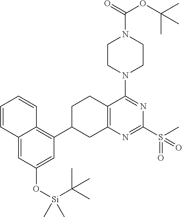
C12=CC(O[Si](C(C)(C)C)(C)C)=CC(C3CC4=C(CC3)C(N3CCN(C(=O)OC(C)(C)C)CC3)=NC(S(C)(=O)=O)=N4)=C1C=CC=C2
